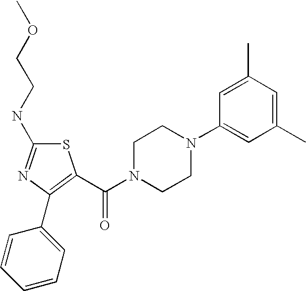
S1C(NCCOC)=NC(C2=CC=CC=C2)=C1C(N1CCN(C2=CC(C)=CC(C)=C2)CC1)=O
